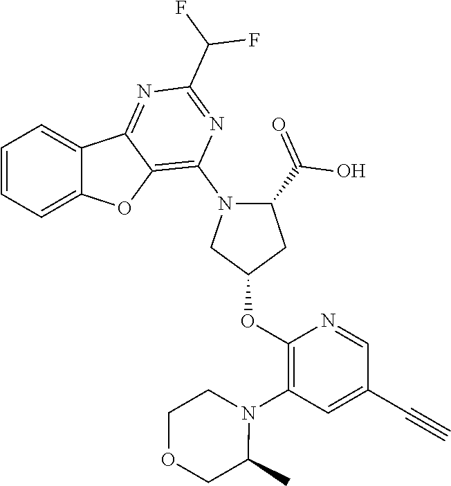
C1=CC=C2C(=C1)C1=NC(C(F)F)=NC(N3C(C(=O)O)CC(OC4=C(N5CCOCC5C)C=C(C#C)C=N4)C3)=C1O2
